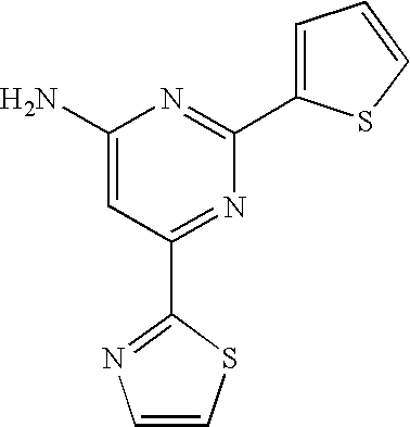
C1(N)=CC(C2=NC=CS2)=NC(C2=CC=CS2)=N1
